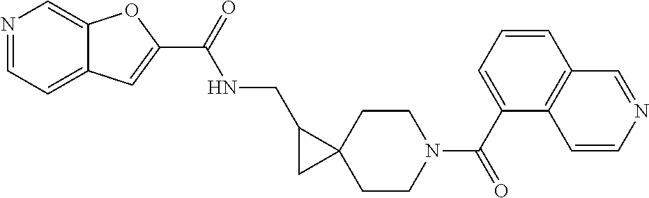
C1N(C(C2=CC=CC3=C2C=CN=C3)=O)CCC2(C1)C(CNC(=O)C1=CC3=CC=NC=C3O1)C2
